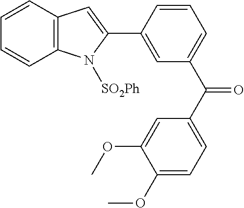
C12=C(C=CC=C1)C=C(C1=CC(C(C3=CC=C(OC)C(OC)=C3)=O)=CC=C1)N2[SO2Ph]
